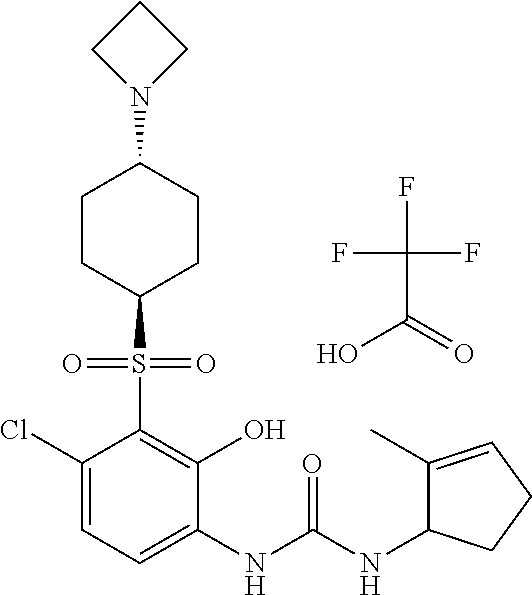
C1(Cl)=CC=C(NC(NC2C(C)=CCC2)=O)C(O)=C1S(=O)(=O)C1CCC(N2CCC2)CC1.FC(F)(F)C(=O)O
